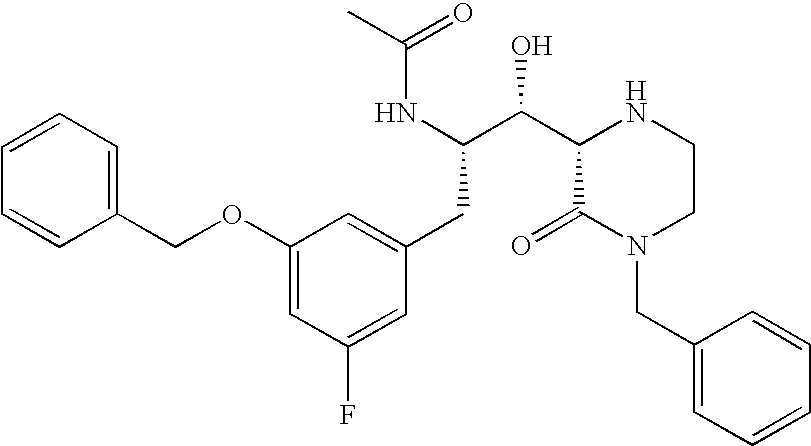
C(C(NC(=O)C)C(C1C(=O)N(CC2=CC=CC=C2)CCN1)O)C1=CC(OCC2=CC=CC=C2)=CC(F)=C1
